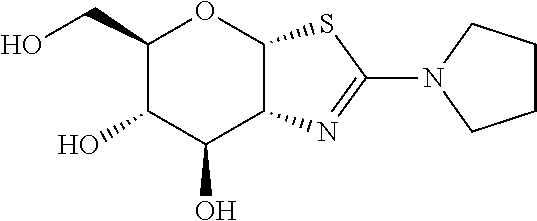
C1(CO)C(O)C(O)C2C(O1)SC(N1CCCC1)=N2
